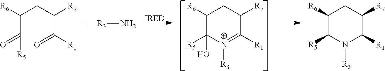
C1([R6])C([R5])(O)[N+]([R3])=C([R1])C([R7])C1.C(C(=O)[R5])(CC(C(=O)[R1])[R7])[R6].C1([R6])C([R5])N([R3])C([R1])C([R7])C1.[R3]N
